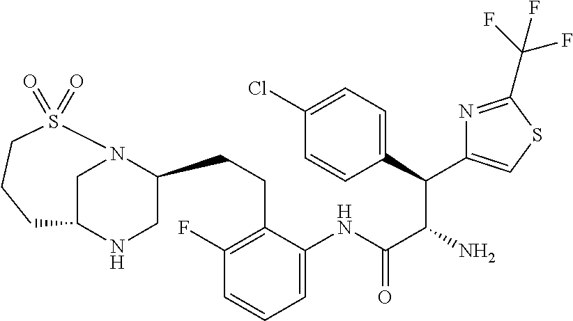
C1N2C(CCC3=C(F)C=CC=C3NC(C(N)C(C3=CC=C(Cl)C=C3)C3=CSC(C(F)(F)F)=N3)=O)CNC1CCCS2(=O)=O
